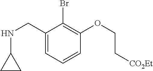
C1(CNC2CC2)=CC=CC(OCC[CO2Et])=C1Br
